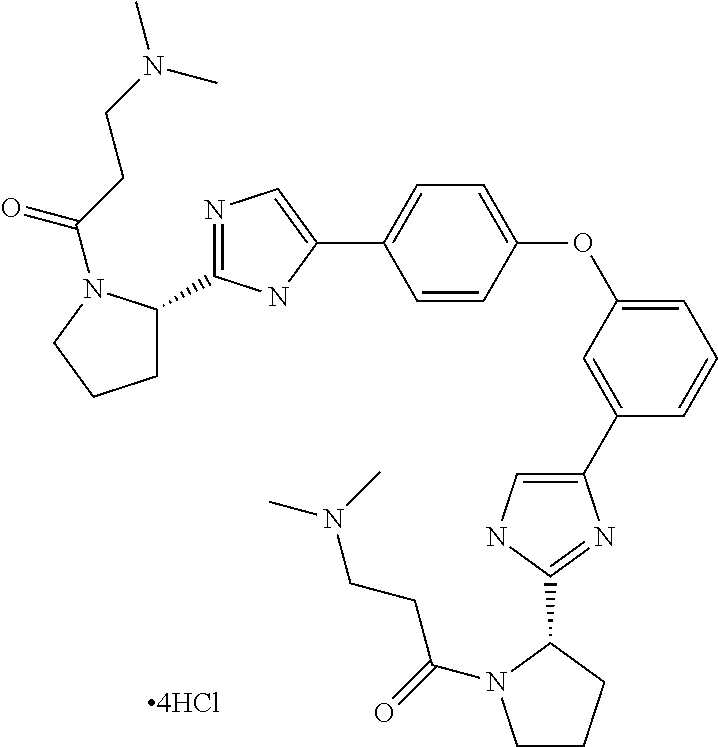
C1C(C2=NC=C(C3=CC=C(OC4=CC=CC(C5=CNC(C6CCCN6C(CCN(C)C)=O)=N5)=C4)C=C3)N2)N(C(=O)CCN(C)C)CC1
